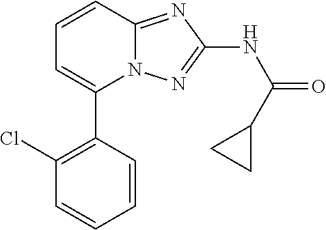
C1(Cl)=C(C2=CC=CC3=NC(NC(=O)C4CC4)=NN23)C=CC=C1
